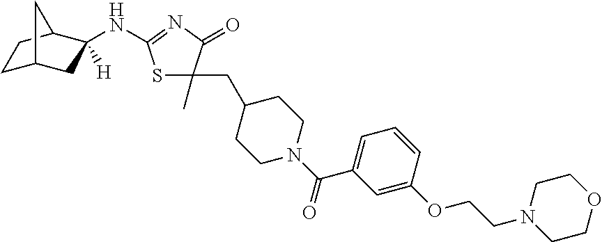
C1C2CC(NC3=NC(=O)C(CC4CCN(C(C5=CC=CC(OCCN6CCOCC6)=C5)=O)CC4)(C)S3)([H])C(C1)C2
